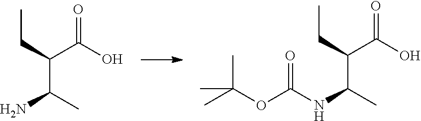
C(C(C(=O)O)C(C)N)C.C(C(C(=O)O)C(C)NC(OC(C)(C)C)=O)C
